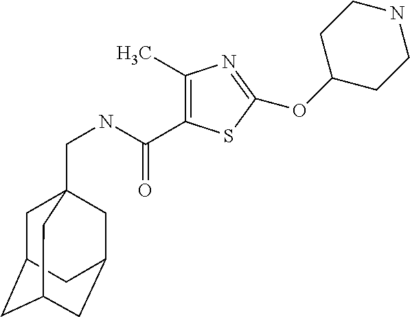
C1(C)=C(C(NCC23CC4CC(CC(C2)C4)C3)=O)SC(OC2CCNCC2)=N1
